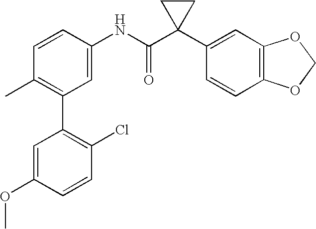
C1=C(NC(C2(C3=CC4=C(C=C3)OCO4)CC2)=O)C=CC(C)=C1C1=C(Cl)C=CC(OC)=C1
